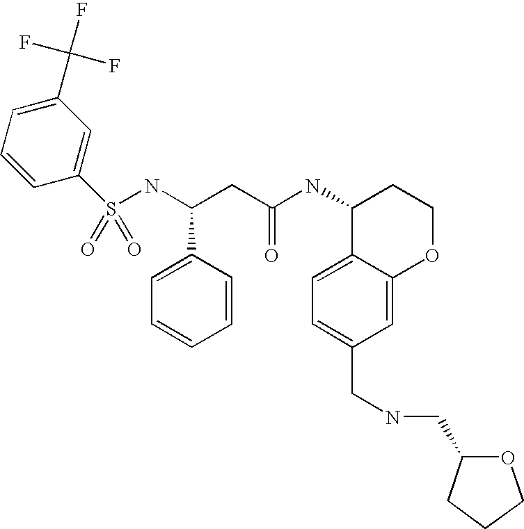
S(NC(CC(NC1C2=CC=C(CNCC3OCCC3)C=C2OCC1)=O)C1=CC=CC=C1)(=O)(=O)C1=CC(C(F)(F)F)=CC=C1
